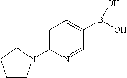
C1=C(N2CCCC2)N=CC(B(O)O)=C1
